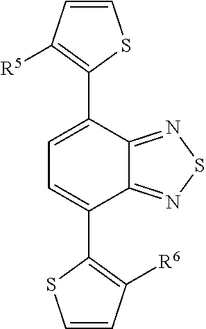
C1=C(C2=C([R5])C=CS2)C2=NSN=C2C(C2=C([R6])C=CS2)=C1
